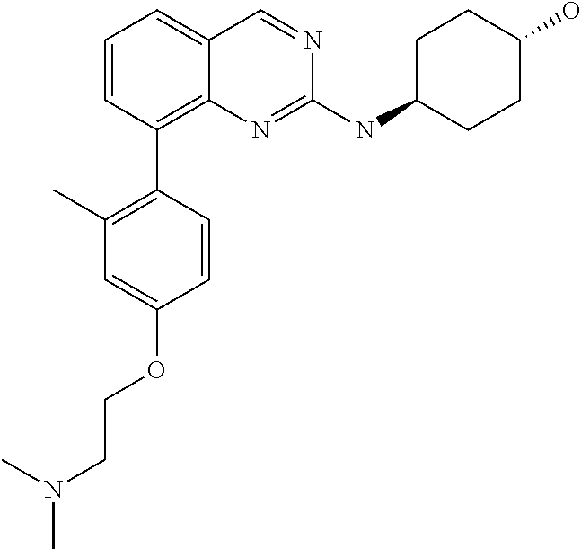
C1=CC=C2C(=C1C1=C(C)C=C(OCCN(C)C)C=C1)N=C(NC1CCC(O)CC1)N=C2
